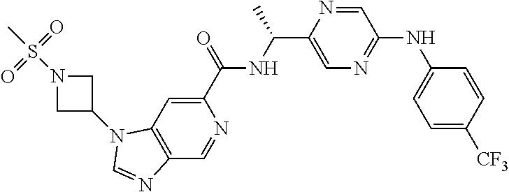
C1(C(=O)NC(C2=CN=C(NC3=CC=C([CF3])C=C3)C=N2)C)=CC2=C(C=N1)N=CN2C1CN(S(=O)(=O)C)C1
